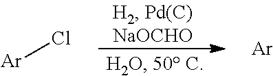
Cl[Ar].[Ar]
